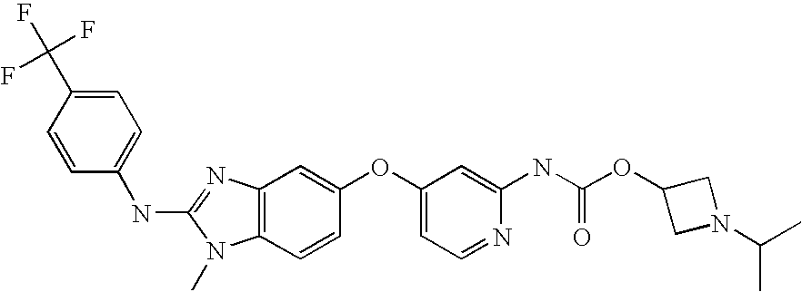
C1=C(C(F)(F)F)C=CC(NC2=NC3=C(N2C)C=CC(OC2=CC=NC(NC(OC4CN(C(C)C)C4)=O)=C2)=C3)=C1
